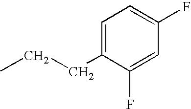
C1=C(CCC)C(F)=CC(F)=C1
